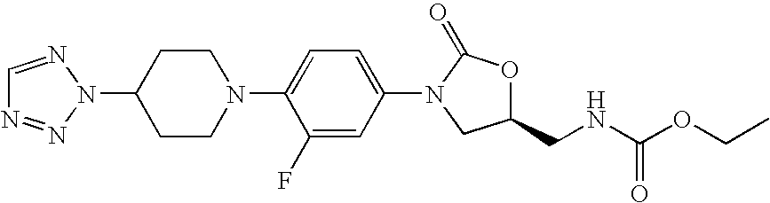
N1(C2CCN(C3=CC=C(N4CC(CNC(=O)OCC)OC4=O)C=C3F)CC2)N=CN=N1
